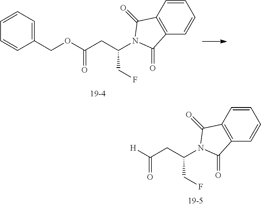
C(CC(N1C(=O)C2=C(C=CC=C2)C1=O)CF)(OCC1=CC=CC=C1)=O.C(CC(N1C(=O)C2=C(C=CC=C2)C1=O)CF)([H])=O
